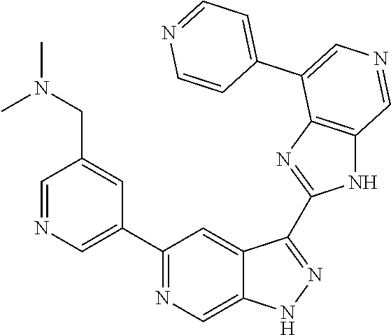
C1(C2=CN=CC(CN(C)C)=C2)=NC=C2C(=C1)C(C1=NC3=C(N1)C=NC=C3C1=CC=NC=C1)=NN2
